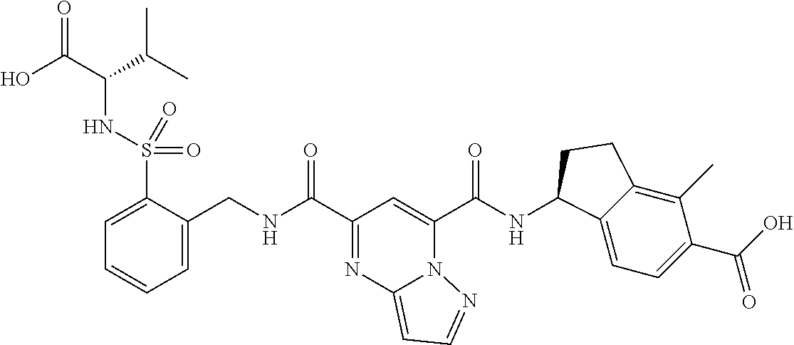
C1=C(S(NC(C(C)C)C(=O)O)(=O)=O)C(CNC(C2=NC3=CC=NN3C(C(NC3C4=CC=C(C(=O)O)C(C)=C4CC3)=O)=C2)=O)=CC=C1
